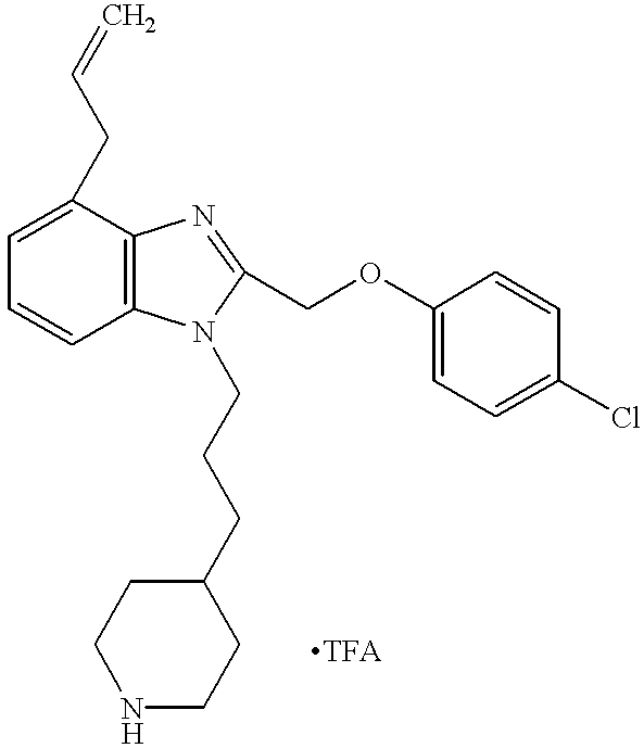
C1=C(CC=C)C2=C(C=C1)N(CCCC1CCNCC1)C(COC1=CC=C(Cl)C=C1)=N2.[TFA]
